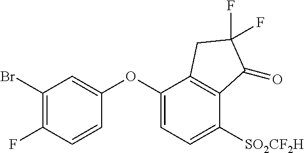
C1(Br)=C(F)C=CC(OC2=CC=C([SO2CF2H])C3=C2CC(F)(F)C3=O)=C1
